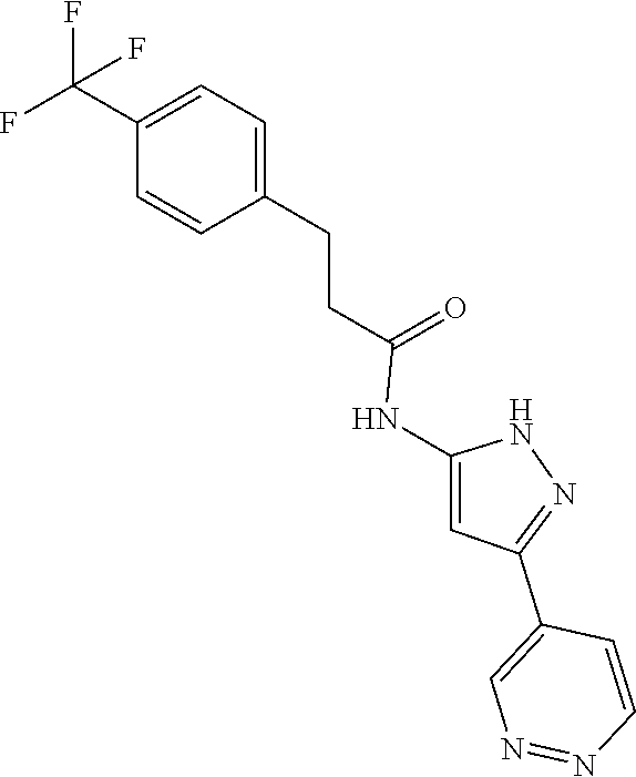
N1C(NC(CCC2=CC=C(C(F)(F)F)C=C2)=O)=CC(C2=CN=NC=C2)=N1
